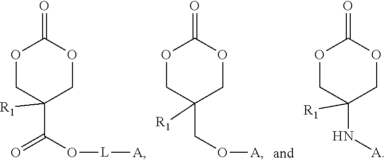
O1CC(C(O[L][A])=O)([R1])COC1=O.O1CC(CO[A])([R1])COC1=O.O1CC(N[A])([R1])COC1=O
